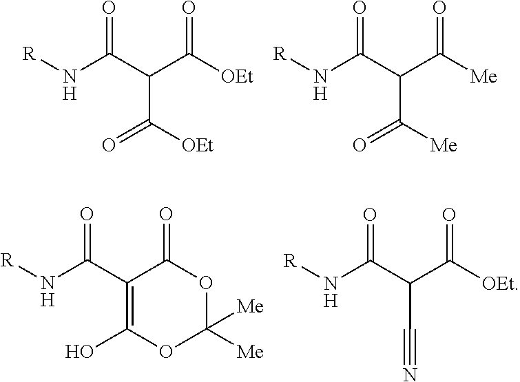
N(C(C(C([OEt])=O)C([OEt])=O)=O)[R].N(C(C(C([Me])=O)C([Me])=O)=O)[R].N(C(C1=C(O)OC([Me])([Me])OC1=O)=O)[R].N(C(C(C([OEt])=O)C#N)=O)[R]
